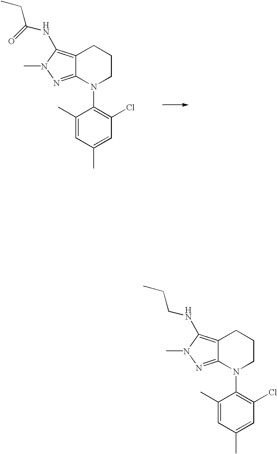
C12=C(NC(CC)=O)N(C)N=C1N(C1=C(Cl)C=C(C)C=C1C)CCC2.C12=C(NCCC)N(C)N=C1N(C1=C(Cl)C=C(C)C=C1C)CCC2
